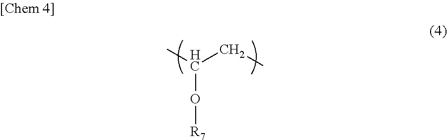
CC(CC)O[R7]
